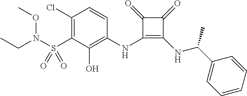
C1(Cl)=C(S(=O)(=O)N(CC)OC)C(O)=C(NC2=C(NC(C3=CC=CC=C3)C)C(=O)C2=O)C=C1
